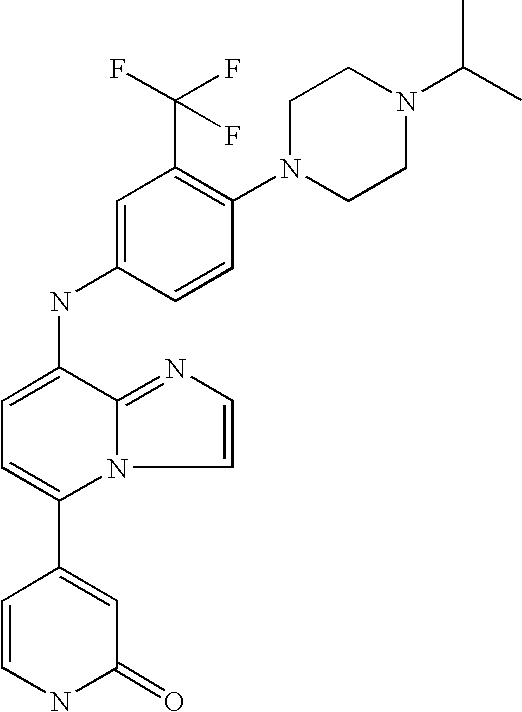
C1(=O)C=C(C2=CC=C(NC3=CC(C(F)(F)F)=C(N4CCN(C(C)C)CC4)C=C3)C3=NC=CN23)C=CN1
